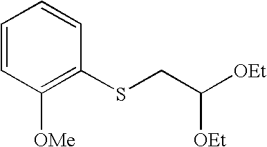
C1=CC([OMe])=C(SCC([OEt])[OEt])C=C1
